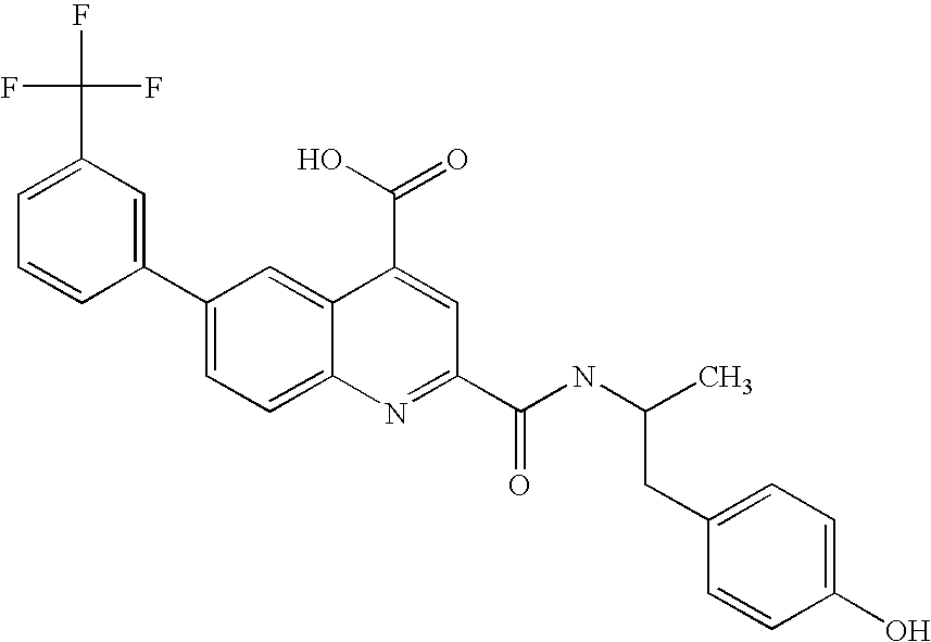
C1(C(F)(F)F)=CC=CC(C2=CC=C3C(=C2)C(C(=O)O)=CC(C(NC(C)CC2=CC=C(O)C=C2)=O)=N3)=C1
